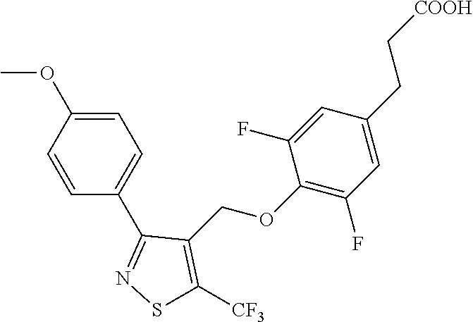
C1=C(OC)C=CC(C2=NSC([CF3])=C2COC2=C(F)C=C(CC[COOH])C=C2F)=C1
